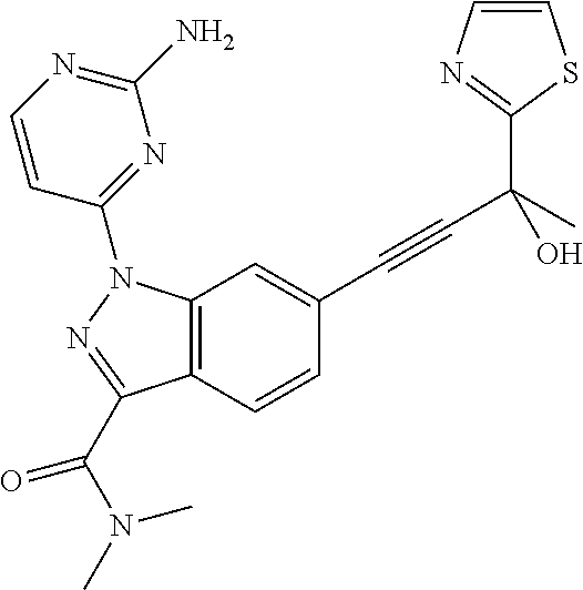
C12=C(C=C(C#CC(C3=NC=CS3)(C)O)C=C1)N(C1=NC(N)=NC=C1)N=C2C(N(C)C)=O
